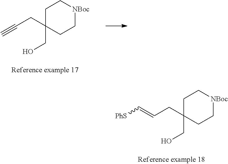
C1C(CC#C)(CO)CC[NBoc]C1.C1C(CC=C[PhS])(CO)CC[NBoc]C1
